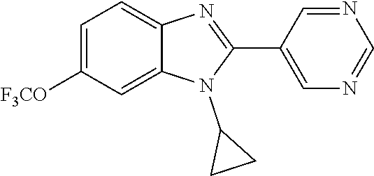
C1=C([F3CO])C=C2C(=C1)N=C(C1=CN=CN=C1)N2C1CC1
